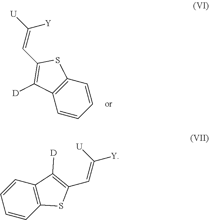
C12=C(C=CC=C1)SC(C=C([Y])[U])=C2[D].C1=CC2=C(C=C1)SC(C=C([U])[Y])=C2[D]
